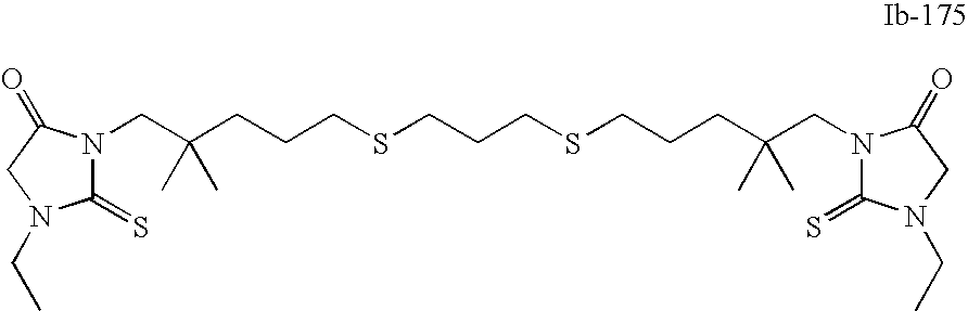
N1(CC(CCCSCCCSCCCC(CN2C(=S)N(CC)CC2=O)(C)C)(C)C)C(=S)N(CC)CC1=O
